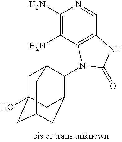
C1(N)=C(N)C2=C(C=N1)NC(=O)N2C1C2CC3CC(O)(CC1C3)C2
